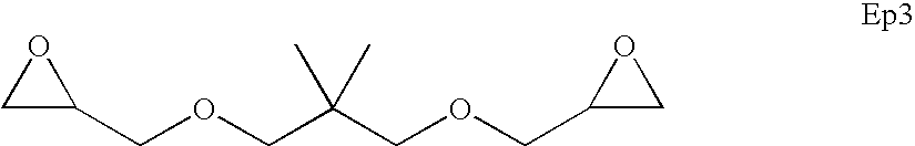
C1C(COCC(COCC2CO2)(C)C)O1
